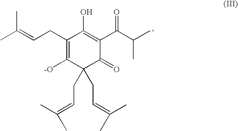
C1(CC=C(C)C)=C([-O])C(CC=C(C)C)(CC=C(C)C)C(=O)C(C(C(C)C)=O)=C1O
